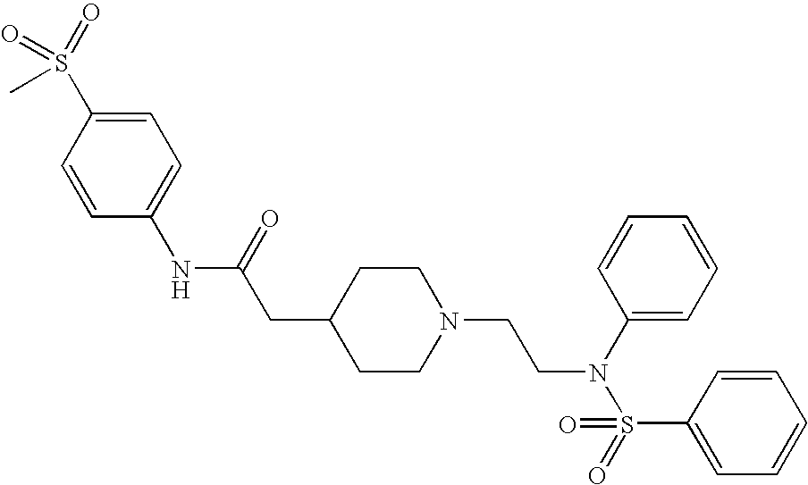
S(C)(=O)(=O)C1=CC=C(NC(CC2CCN(CCN(S(=O)(=O)C3=CC=CC=C3)C3=CC=CC=C3)CC2)=O)C=C1
